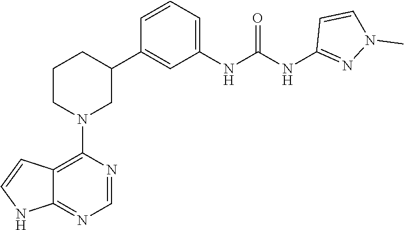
C12=C(N3CC(C4=CC(NC(NC5=NN(C)C=C5)=O)=CC=C4)CCC3)N=CN=C1NC=C2
